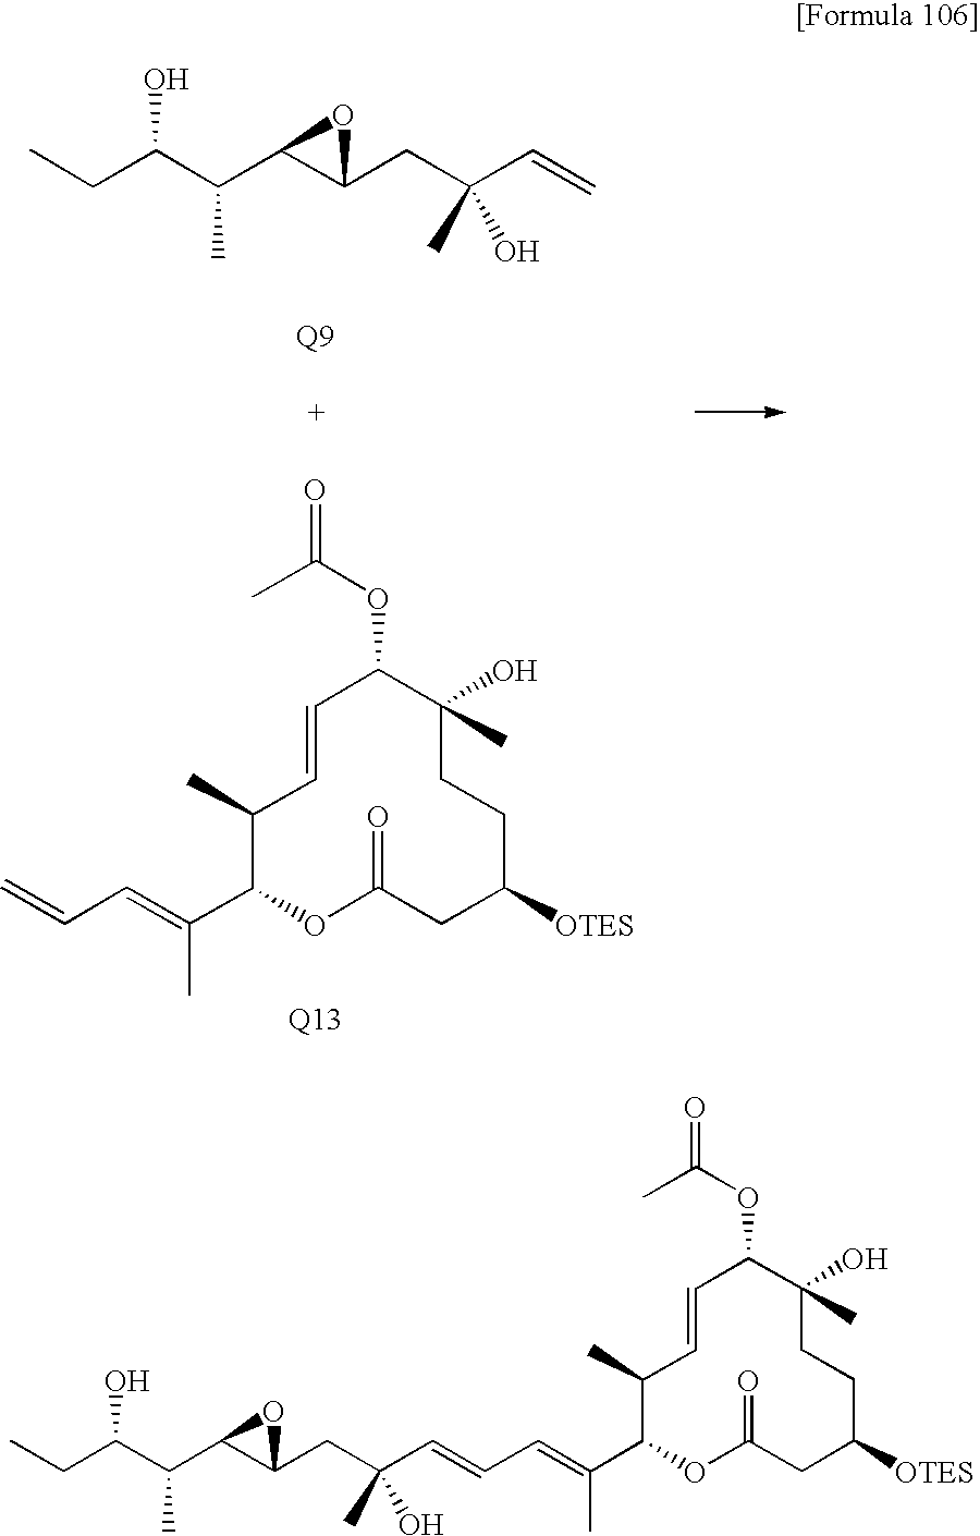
CCC(C(C1C(CC(C=C)(C)O)O1)C)O.[Q13].C1(C)C(C(=CC=C)C)OC(=O)CC([OTES])CCC(C)(O)C(OC(C)=O)C=C1.C1(C)C(C(=CC=CC(CC2C(C(C(CC)O)C)O2)(C)O)C)OC(=O)CC([OTES])CCC(C)(O)C(OC(C)=O)C=C1
